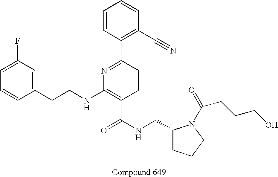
C1=CC(CCNC2=C(C(NCC3CCCN3C(=O)CCCO)=O)C=CC(C3=C(C#N)C=CC=C3)=N2)=CC(F)=C1
